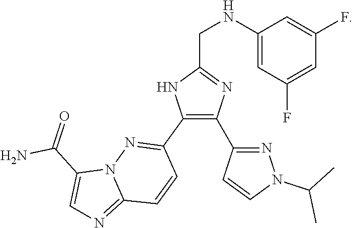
C1(C2=NN3C(=NC=C3C(=O)N)C=C2)=C(C2=NN(C(C)C)C=C2)N=C(CNC2=CC(F)=CC(F)=C2)N1
